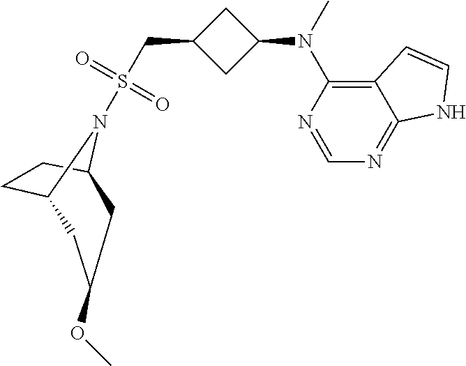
S(CC1CC(N(C)C2=C3C(=NC=N2)NC=C3)C1)(=O)(=O)N1C2CCC1CC(OC)C2
